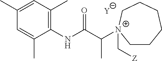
[Y].C1=C(C)C(NC(C([N+]2(C[Z])CCCCCC2)C)=O)=C(C)C=C1C
